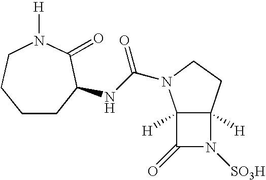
C12([H])C([H])(CCN1C(NC1CCCCN([H])C1=O)=O)N([SO3H])C2=O
